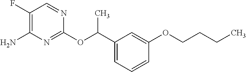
C1(F)=C(N)N=C(OC(C2=CC=CC(OCCCC)=C2)C)N=C1
